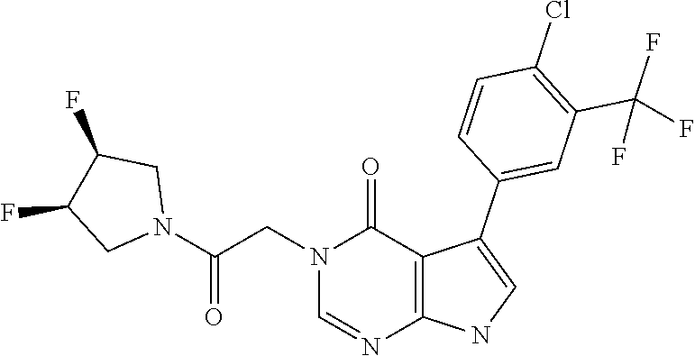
C1=NC2=C(C(=O)N1CC(N1CC(F)C(F)C1)=O)C(C1=CC(C(F)(F)F)=C(Cl)C=C1)=CN2
